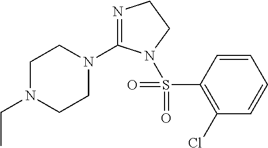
N1=C(N2CCN(CC)CC2)N(S(C2=C(Cl)C=CC=C2)(=O)=O)CC1
